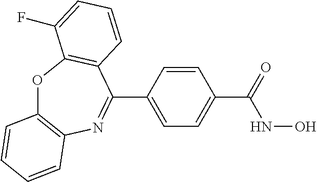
O1C2=C(N=C(C3=CC=C(C(NO)=O)C=C3)C3=C1C(F)=CC=C3)C=CC=C2
